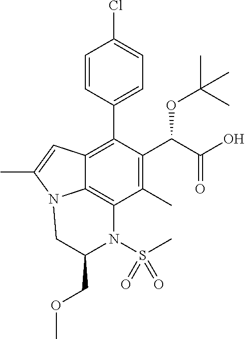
C1=CC(C2=C3C4=C(C(C)=C2C(C(=O)O)OC(C)(C)C)N(S(=O)(C)=O)C(COC)CN4C(C)=C3)=CC=C1Cl
